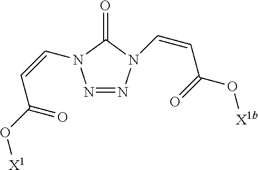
C(C(O[X1])=O)=CN1N=NN(C=CC(O[X1b])=O)C1=O
